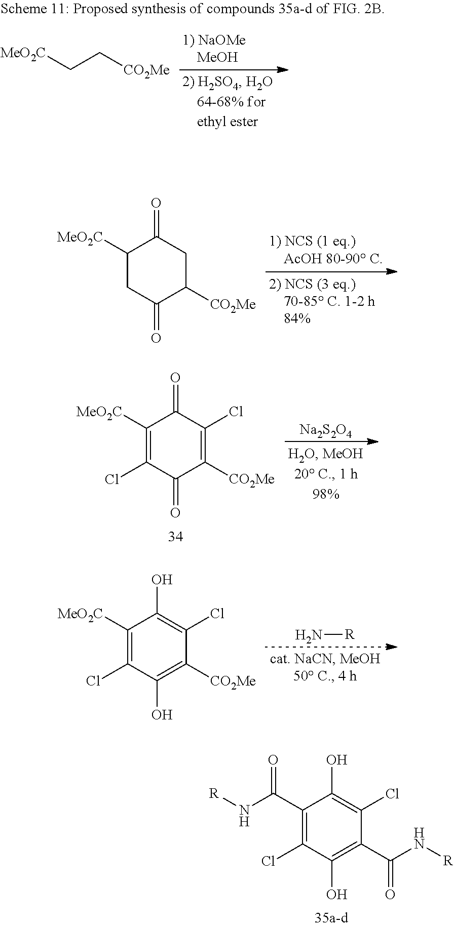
[MeO2C]CC[CO2Me].C1([MeO2C])CC(=O)C([CO2Me])CC1=O.C1([MeO2C])=C(Cl)C(=O)C([CO2Me])=C(Cl)C1=O.[Na2S2O4].C1([MeO2C])=C(Cl)C(O)=C([CO2Me])C(Cl)=C1O.N[R].C1(C(N[R])=O)=C(Cl)C(O)=C(C(N[R])=O)C(Cl)=C1O
